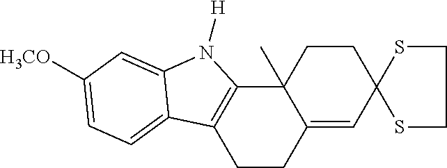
C1CC2=CC3(CCC2(C)C2=C1C1=CC=C([H3CO])C=C1N2[H])SCCS3
